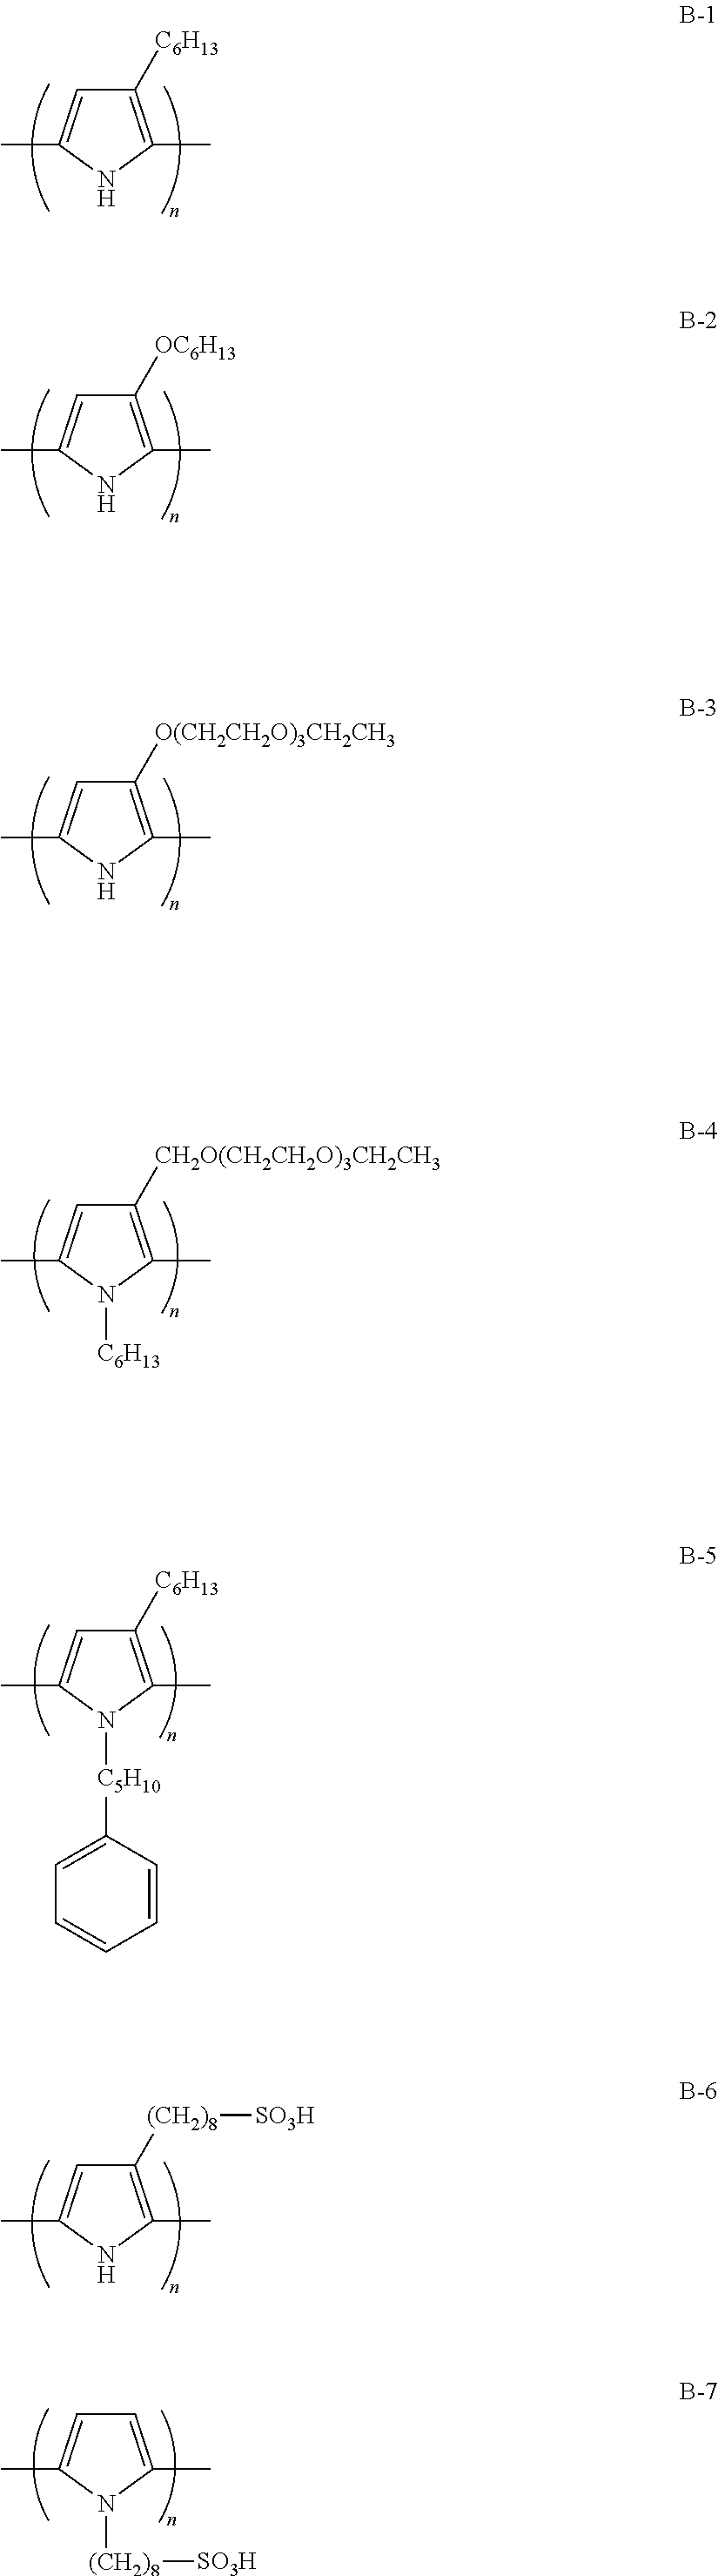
C1([C6H13])=C(C)NC(C)=C1.C1([OC6H13])=C(C)NC(C)=C1.C1([O(CH2CH2O)3CH2CH3])=C(C)NC(C)=C1.C1([CH2O(CH2CH2O)3CH2CH3])=C(C)N([C6H13])C(C)=C1.C1([C6H13])=C(C)N([C5H10]C2=CC=CC=C2)C(C)=C1.C1([(CH2)8][SO3H])=C(C)NC(C)=C1.C1=C(C)N([(CH2)8][SO3H])C(C)=C1
